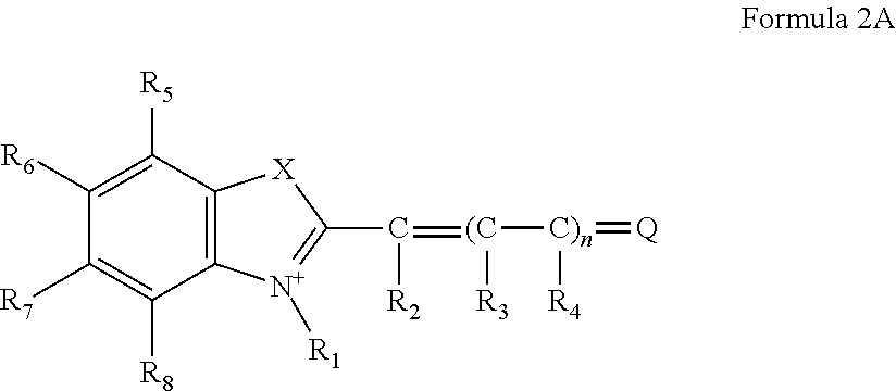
C12=C(C([R5])=C([R6])C([R7])=C1[R8])[X]C(C(=[(C]([C)n](=[Q])[R4])[R3])[R2])=[N+]2[R1]
